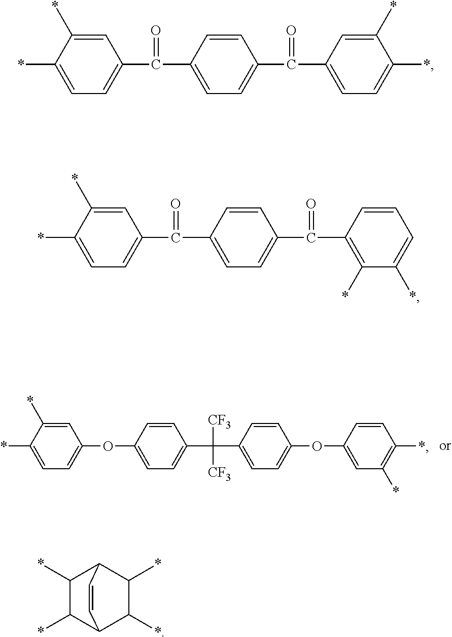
C1=C(OC2=CC=C(C(C3=CC=C(OC4=CC(*)=C(*)C=C4)C=C3)([CF3])[CF3])C=C2)C=C(*)C(*)=C1.C1=C(C(C2=CC=C(C(C3=CC=C(*)C(*)=C3)=O)C=C2)=O)C=C(*)C(*)=C1.C1=C(C(C2=CC=C(C(C3=C(*)C(*)=CC=C3)=O)C=C2)=O)C=C(*)C(*)=C1.C1(*)C(*)C2C(*)C(*)C1C=C2
